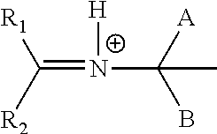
C(=[N+]([H])C([A])(B)C)([R2])[R1]
